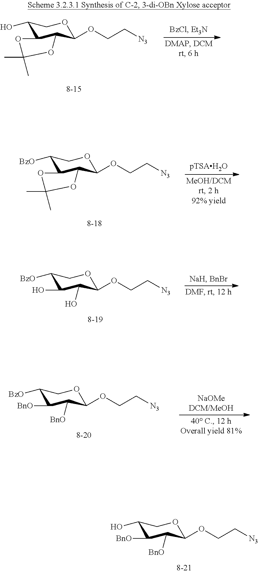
C1(O)C2C(C(OCC[N3])OC1)OC(C)(C)O2.C1([BzO])C2C(C(OCC[N3])OC1)OC(C)(C)O2.C1([BzO])C(O)C(O)C(OCC[N3])OC1.C1([BzO])C([BnO])C([BnO])C(OCC[N3])OC1.C1(O)C([BnO])C([BnO])C(OCC[N3])OC1
